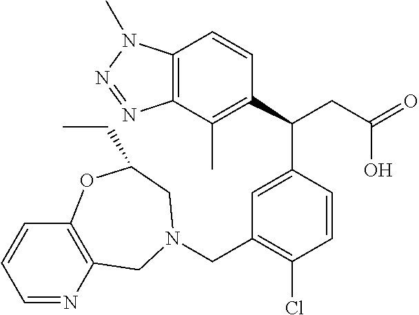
C1(C(CC(O)=O)C2=CC(CN3CC4=C(C=CC=N4)OC(CC)C3)=C(Cl)C=C2)=C(C)C2=C(C=C1)N(C)N=N2
